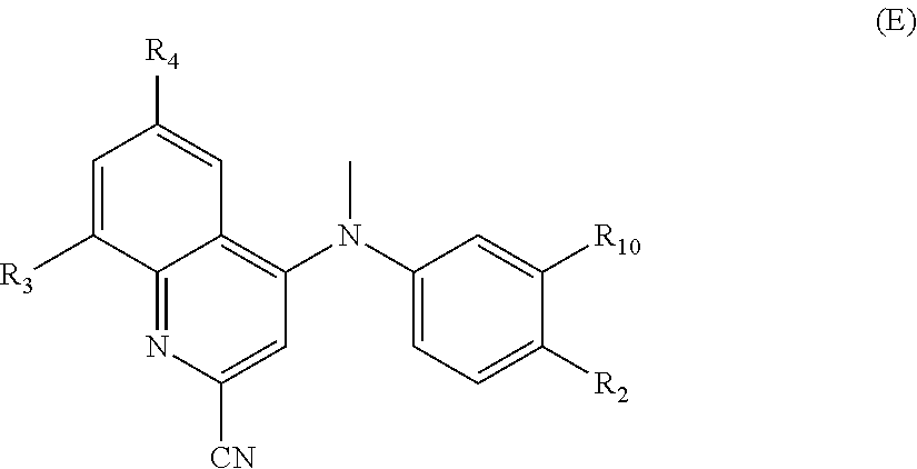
N(C)(C1=CC=C([R2])C([R10])=C1)C1=C2C(=NC([CN])=C1)C([R3])=CC([R4])=C2
